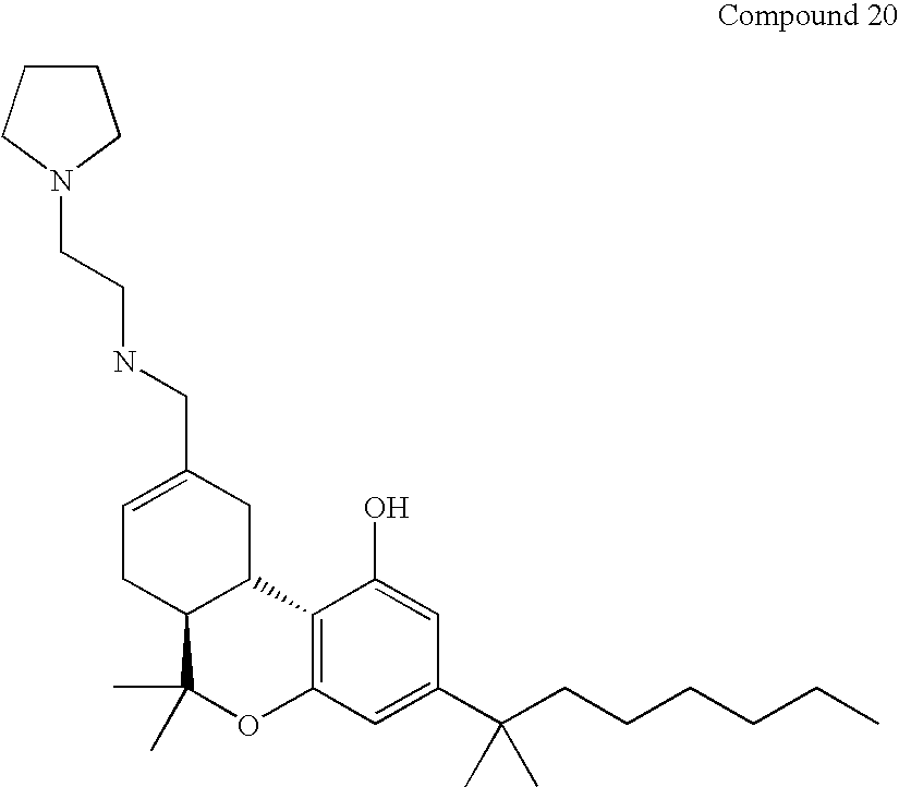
C1=C(CNCCN2CCCC2)CC2C(C1)C(C)(C)OC1=C2C(O)=CC(C(CCCCCC)(C)C)=C1
